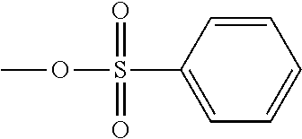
C1=C(S(OC)(=O)=O)C=CC=C1
